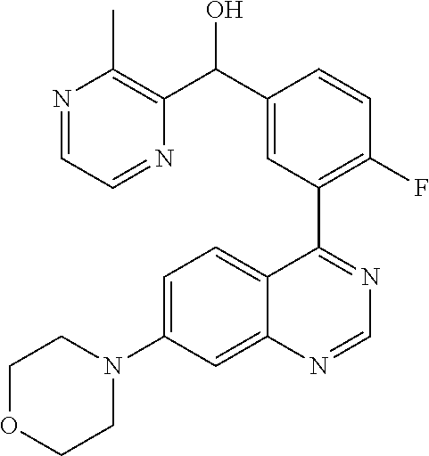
C1=C(N2CCOCC2)C=C2C(=C1)C(C1=C(F)C=CC(C(O)C3=C(C)N=CC=N3)=C1)=NC=N2
